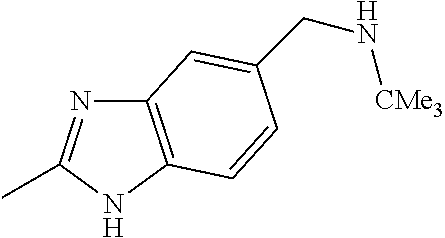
C12=C(NC(C)=N1)C=CC(CN[CMe3])=C2
